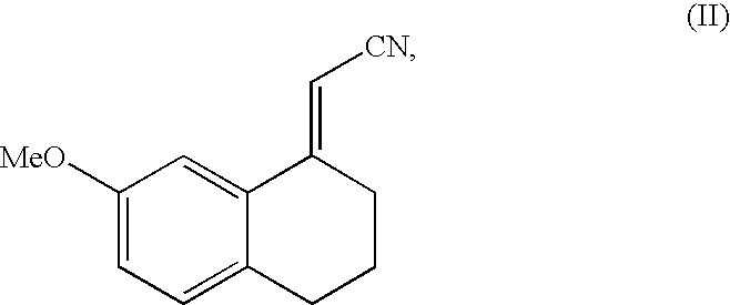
C1([MeO])=CC=C2C(=C1)C(=C[CN])CCC2
